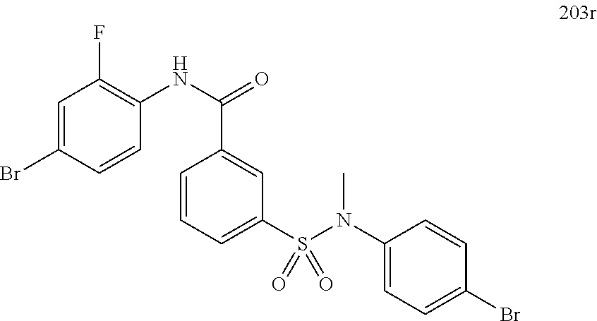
C1=C(Br)C=CC(NC(=O)C2=CC(S(N(C)C3=CC=C(Br)C=C3)(=O)=O)=CC=C2)=C1F
